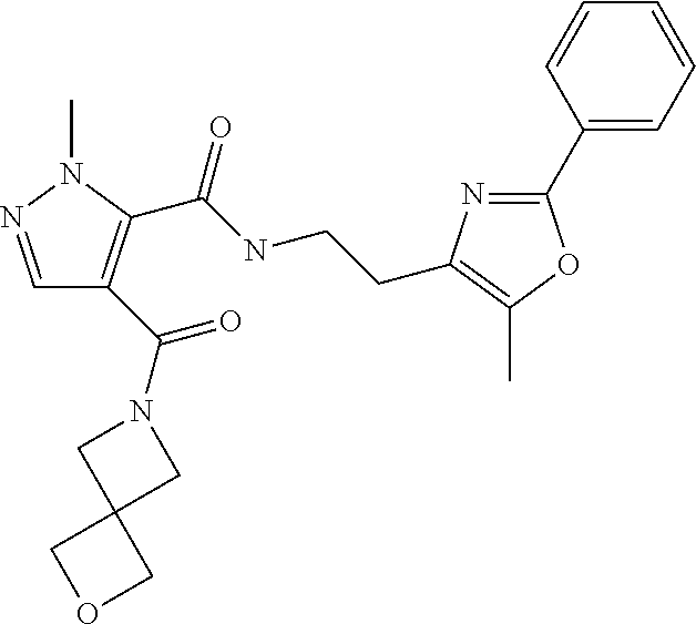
C1(C2=CC=CC=C2)=NC(CCNC(C2=C(C(N3CC4(C3)COC4)=O)C=NN2C)=O)=C(C)O1
